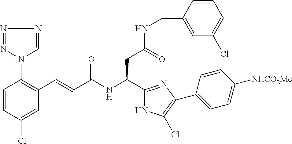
C1(Cl)=CC(C=CC(NC(CC(NCC2=CC(Cl)=CC=C2)=O)C2=NC(C3=CC=C([NHCO2Me])C=C3)=C(Cl)N2)=O)=C(N2N=NN=C2)C=C1
